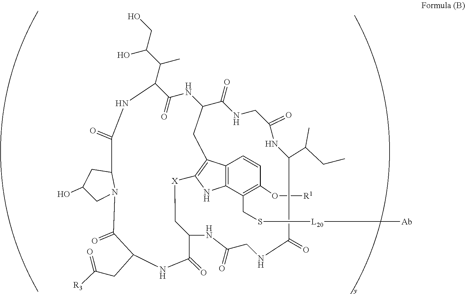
C12=C(C(CS[L20][Ab])=C(O[R1])C=C1)NC1=C2CC2NC(=O)C(C(C(CO)O)C)NC(=O)C3N(CC(O)C3)C(=O)C(CC([R3])=O)NC(=O)C(NC(=O)CNC(=O)C(C(CC)C)NC(=O)CNC2=O)C[X]1
